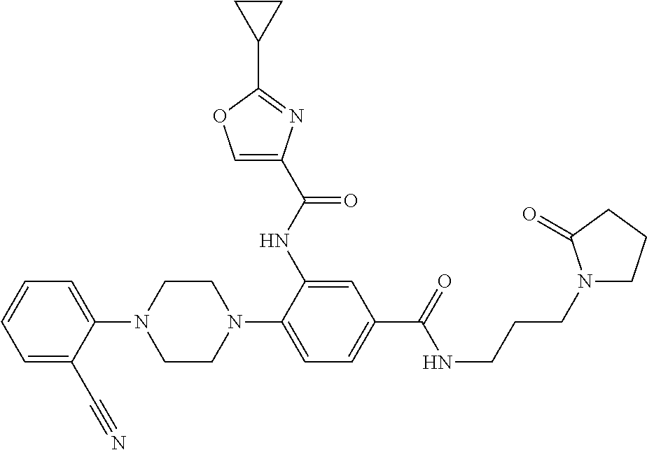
C1=CC=C(C#N)C(N2CCN(C3=CC=C(C(=O)NCCCN4CCCC4=O)C=C3NC(C3=COC(C4CC4)=N3)=O)CC2)=C1
